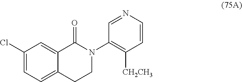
C12=CC=C(Cl)C=C1C(=O)N(C1=C([CH2CH3])C=CN=C1)CC2
